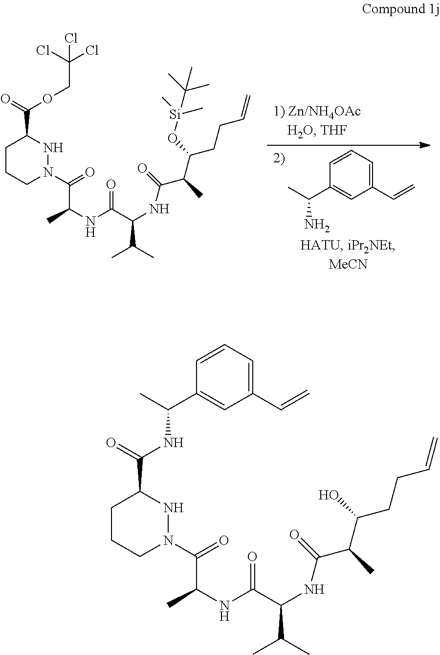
C1CCN(C(=O)C(NC(C(NC(C(C(CCC=C)O[Si](C)(C)C(C)(C)C)C)=O)C(C)C)=O)C)NC1C(=O)OCC(Cl)(Cl)Cl.C1=CC(C(C)N)=CC(C=C)=C1.C1CCN(C(=O)C(NC(C(NC(C(C(CCC=C)O)C)=O)C(C)C)=O)C)NC1C(=O)NC(C1=CC(C=C)=CC=C1)C
